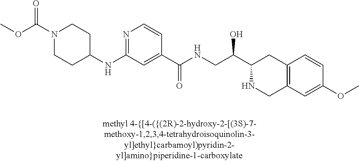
O(C(N1CCC(NC2=NC=CC(C(NCC(C3NCC4=C(C3)C=CC(OC)=C4)O)=O)=C2)CC1)=O)C
